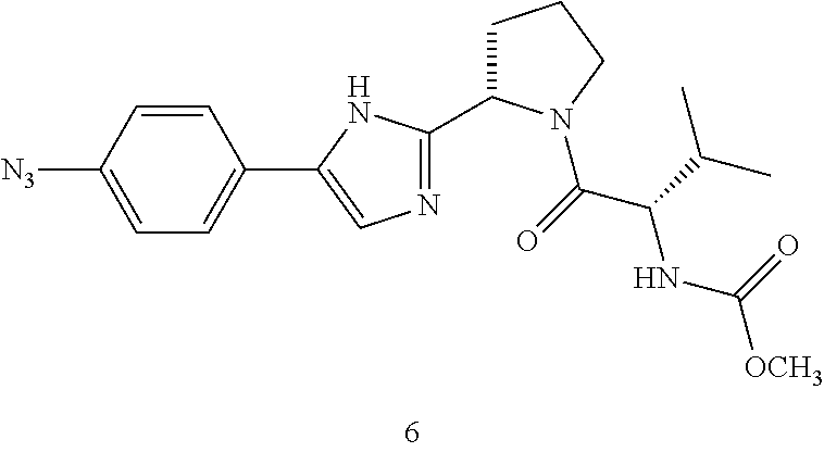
[N3]C1=CC=C(C2=CN=C(C3CCCN3C(C(C(C)C)NC(=O)[OCH3])=O)N2)C=C1
